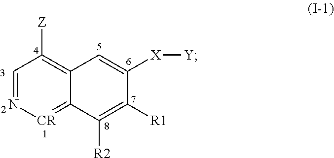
C1=N[CR]=C2C(=C1[Z])C=C([X][Y])C([R1])=C2[R2]
